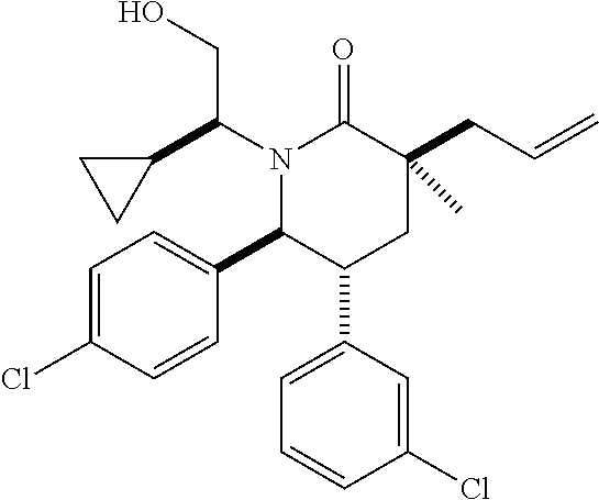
N1(C(C2CC2)CO)C(C2=CC=C(Cl)C=C2)C(C2=CC=CC(Cl)=C2)CC(CC=C)(C)C1=O
